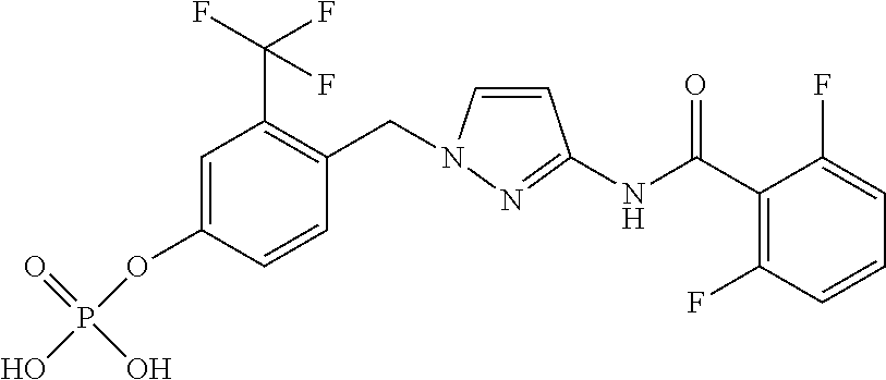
C1=CN(CC2=C(C(F)(F)F)C=C(OP(O)(=O)O)C=C2)N=C1NC(C1=C(F)C=CC=C1F)=O
